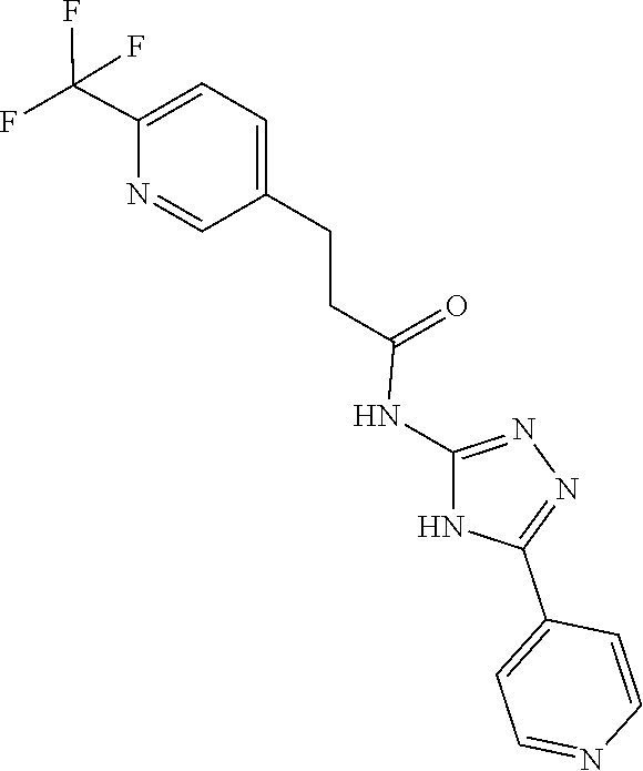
N1=C(NC(=O)CCC2=CC=C(C(F)(F)F)N=C2)NC(C2=CC=NC=C2)=N1
